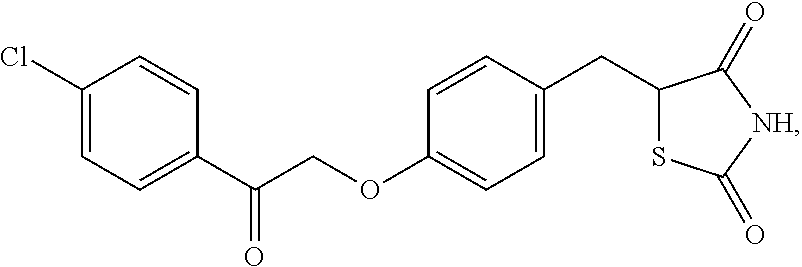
C1(Cl)=CC=C(C(=O)COC2=CC=C(CC3SC(=O)[NH]C3=O)C=C2)C=C1
